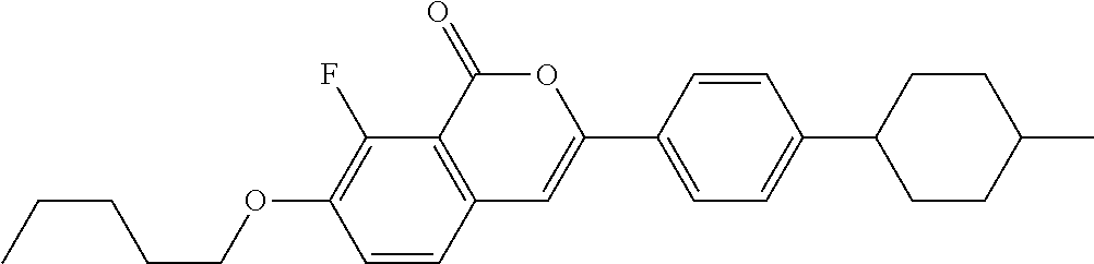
C12=C(C(=O)OC(C3=CC=C(C4CCC(C)CC4)C=C3)=C1)C(F)=C(OCCCCC)C=C2
